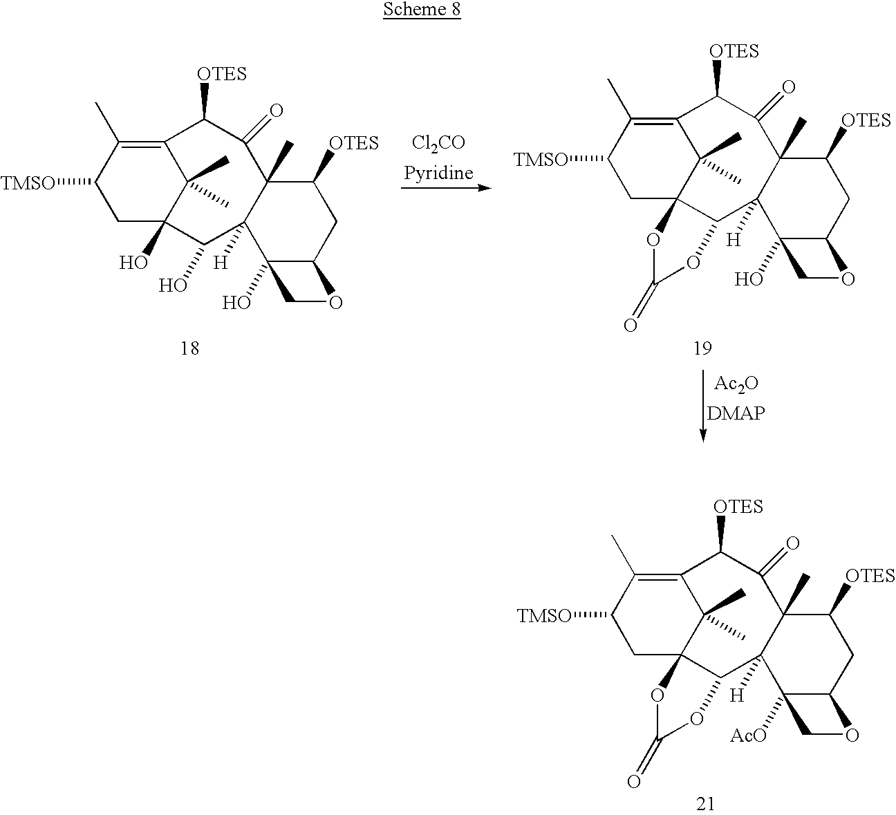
C1([TMSO])CC2(O)C(C)(C)C(=C1C)C([OTES])C(=O)C1(C)C([H])(C2O)C2(O)C(CC1[OTES])OC2.[Cl2CO].C1([TMSO])CC23C(C)(C)C(=C1C)C([OTES])C(=O)C1(C)C([H])(C2OC(=O)O3)C2(O)C(CC1[OTES])OC2.[Ac2O].C1([TMSO])CC23C(C)(C)C(=C1C)C([OTES])C(=O)C1(C)C([H])(C2OC(=O)O3)C2([AcO])C(CC1[OTES])OC2
